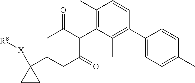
C1(C2=C(C)C(C3C(=O)CC(C4([X][R8])CC4)CC3=O)=C(C)C=C2)=CC=C(C)C=C1
